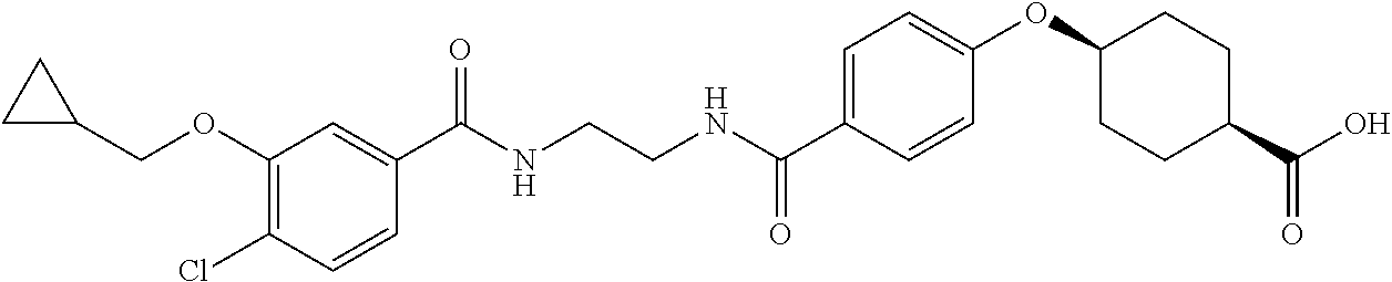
C1(C(NCCNC(C2=CC=C(OC3CCC(C(O)=O)CC3)C=C2)=O)=O)=CC(OCC2CC2)=C(Cl)C=C1
